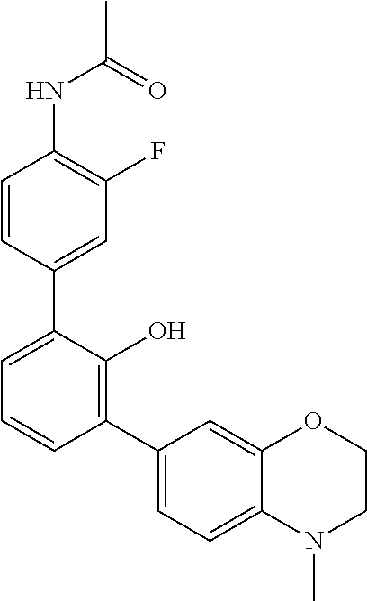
C1(NC(C)=O)=C(F)C=C(C2=CC=CC(C3=CC=C4C(=C3)OCCN4C)=C2O)C=C1
